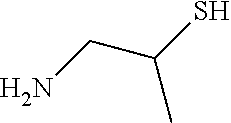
NCC(S)C
